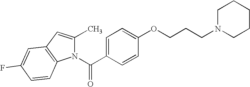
C1(C)=CC2=C(N1C(C1=CC=C(OCCCN3CCCCC3)C=C1)=O)C=CC(F)=C2
